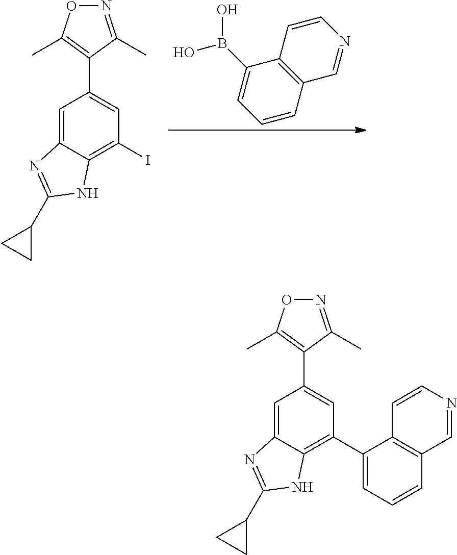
C1=C2C(=C(I)C=C1C1=C(C)ON=C1C)NC(C1CC1)=N2.C1(B(O)O)=CC=CC2=C1C=CN=C2.C1=C2C(=C(C3=CC=CC4=C3C=CN=C4)C=C1C1=C(C)ON=C1C)NC(C1CC1)=N2
